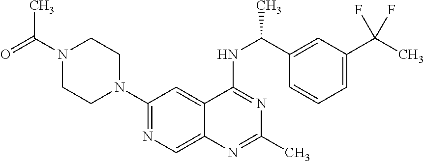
N1(C(=O)C)CCN(C2=NC=C3C(=C2)C(NC(C2=CC(C(C)(F)F)=CC=C2)C)=NC(C)=N3)CC1
